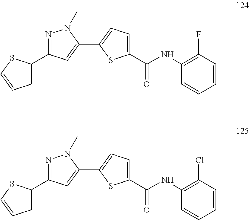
N1=C(C2=CC=CS2)C=C(C2=CC=C(C(NC3=C(F)C=CC=C3)=O)S2)N1C.N1=C(C2=CC=CS2)C=C(C2=CC=C(C(NC3=C(Cl)C=CC=C3)=O)S2)N1C
